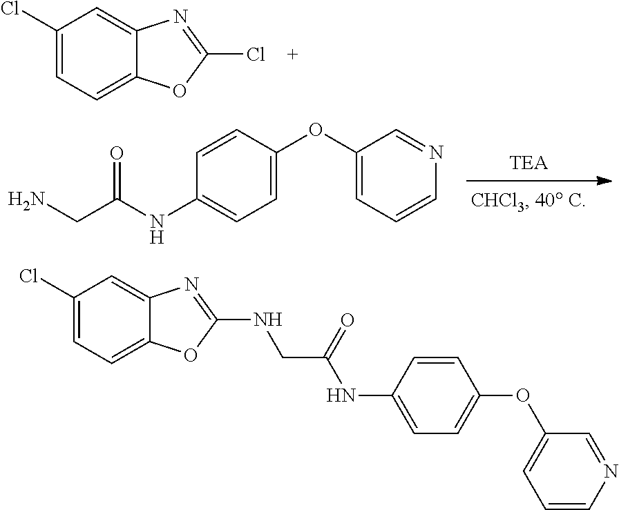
C1(Cl)=CC=C2C(=C1)N=C(Cl)O2.C1=C(NC(=O)CN)C=CC(OC2=CC=CN=C2)=C1.C1(Cl)=CC=C2C(=C1)N=C(NCC(=O)NC1=CC=C(OC3=CC=CN=C3)C=C1)O2
